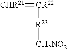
[CHR21]=[CR22][R23][CH2NO2]
